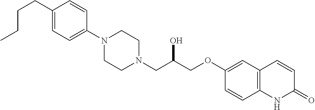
C1(CCCC)=CC=C(N2CCN(CC(COC3=CC4=C(C=C3)NC(=O)C=C4)O)CC2)C=C1
